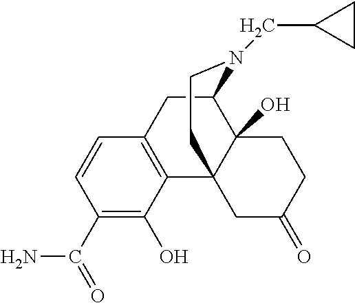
C123CC(=O)CCC1(O)C(CC1=C2C(O)=C(C(=O)N)C=C1)N(CC1CC1)CC3
